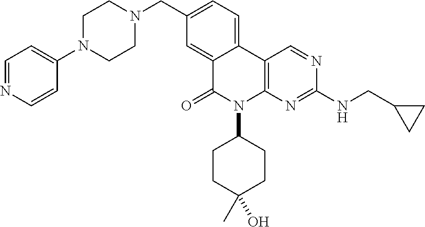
C1=NC=CC(N2CCN(CC3=CC=C4C(=C3)C(=O)N(C3CCC(C)(O)CC3)C3=C4C=NC(NCC4CC4)=N3)CC2)=C1
